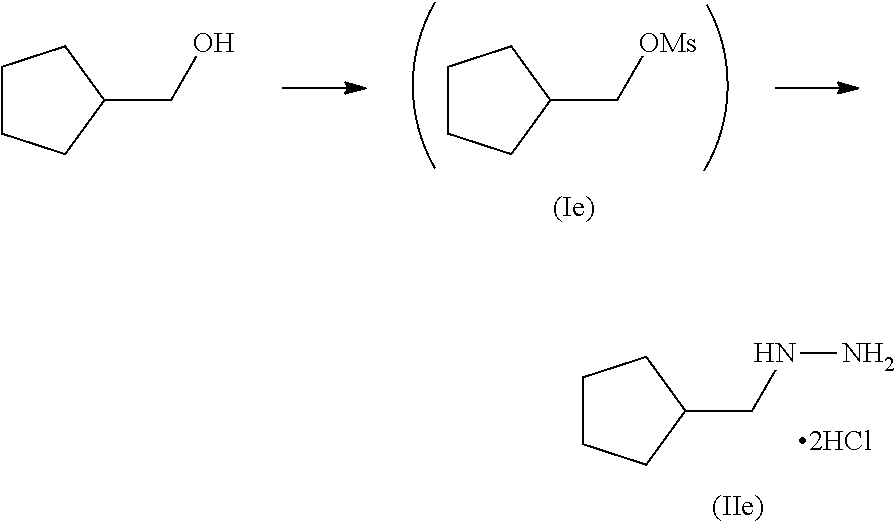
C1CCC(CNN)C1.C1CCC(C[OMs])C1.C1CCC(CO)C1
